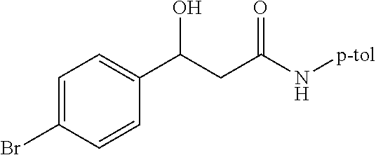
C1=C(Br)C=CC(C(CC(N[p-tol])=O)O)=C1
